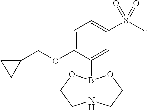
C1(OCC2CC2)=CC=C(S(C)(=O)=O)C=C1B1OCCNCCO1
